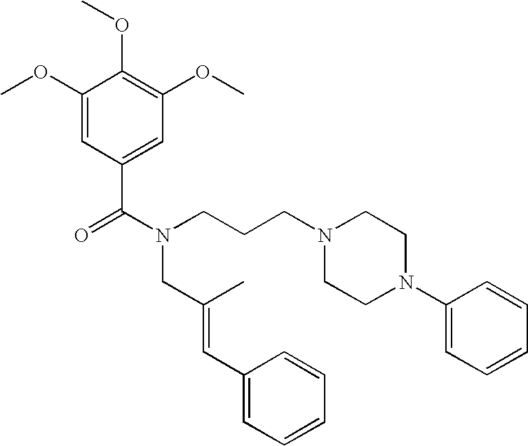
C1(OC)=CC(C(N(CCCN2CCN(C3=CC=CC=C3)CC2)CC(=CC2=CC=CC=C2)C)=O)=CC(OC)=C1OC
